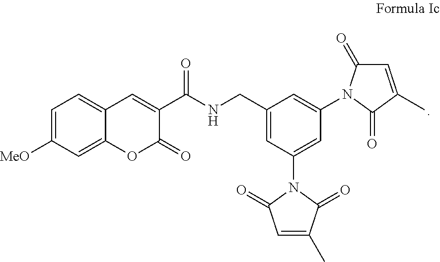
C1=C([MeO])C=C2C(=C1)C=C(C(=O)NCC1=CC(N3C(=O)C=C(C)C3=O)=CC(N3C(=O)C=C(C)C3=O)=C1)C(=O)O2
